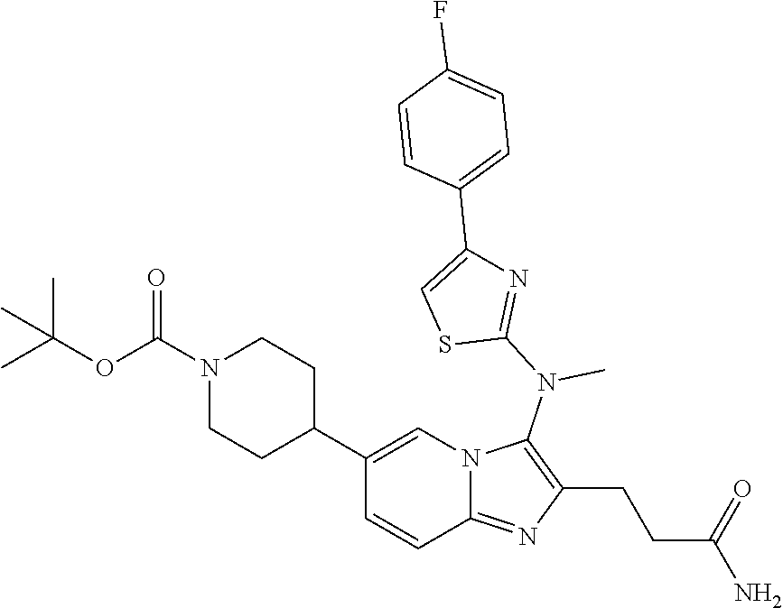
N1(C(OC(C)(C)C)=O)CCC(C2=CN3C(=NC(CCC(N)=O)=C3N(C3=NC(C4=CC=C(F)C=C4)=CS3)C)C=C2)CC1
